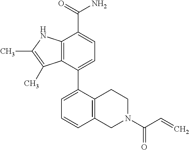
C12=C(NC(C)=C1C)C(C(=O)N)=CC=C2C1=CC=CC2=C1CCN(C(C=C)=O)C2
